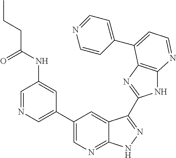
C1=NC=C(C2=CN=C3C(=C2)C(C2=NC4=C(N2)N=CC=C4C2=CC=NC=C2)=NN3)C=C1NC(=O)CCC
